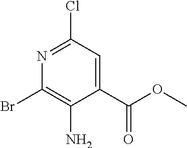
N1=C(Cl)C=C(C(OC)=O)C(N)=C1Br
